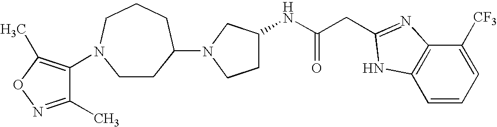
C(C(NC1CCN(C2CCN(C3=C(C)ON=C3C)CCC2)C1)=O)C1=NC2=C(C=CC=C2[CF3])N1
